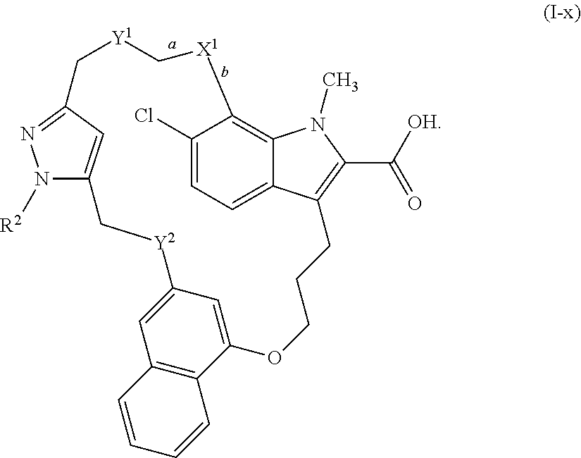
N1([R2])C2=CC(=N1)C[Y1]C[X1]C1=C3C(=CC=C1Cl)C(=C(C(=O)[OH])N3C)CCCOC1=CC(=CC3=C1C=CC=C3)[Y2]C2
